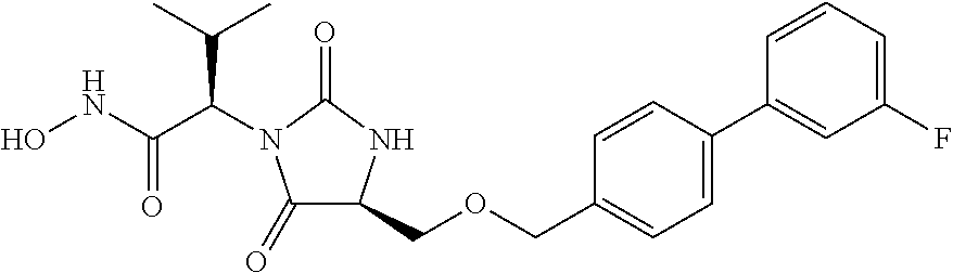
C1(=O)C(COCC2=CC=C(C3=CC(F)=CC=C3)C=C2)NC(=O)N1C(C(NO)=O)C(C)C
